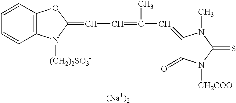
[(Na+)2].C1=CC=CC2=C1N([(CH2)2SO3-])C(=CC=C(C=C1C(=O)N([CH2COO-])C(=S)N1C)C)O2
